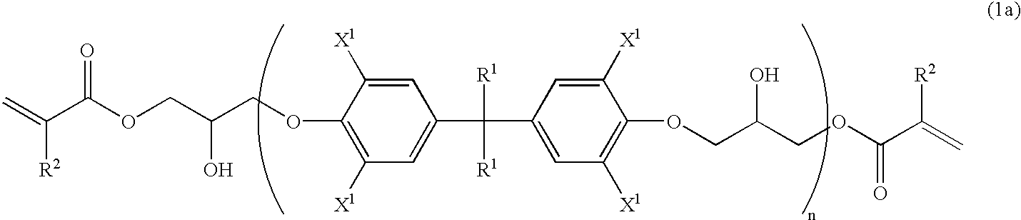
C1(C(C2=CC([X1])=C(OCC(COC(C(=C)[R2])=O)O)C([X1])=C2)([R1])[R1])=CC([X1])=C(OCC(COC(C(=C)[R2])=O)O)C([X1])=C1
